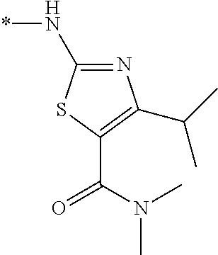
N(*)C1=NC(C(C)C)=C(C(N(C)C)=O)S1
